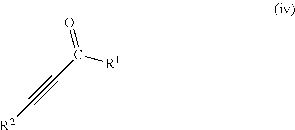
C(C#C[R2])([R1])=O
